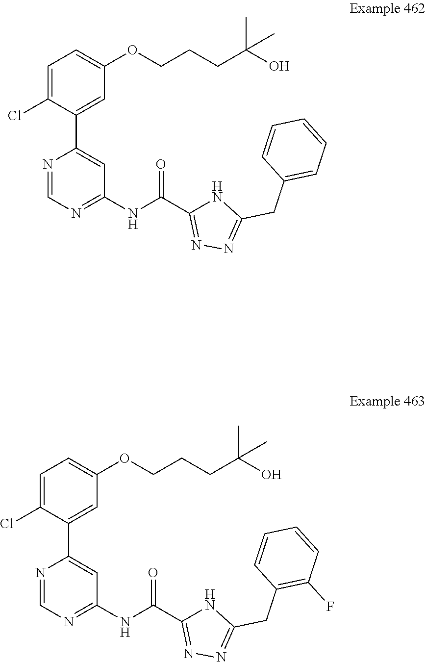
C1(NC(C2=NN=C(CC3=C(F)C=CC=C3)N2)=O)=NC=NC(C2=CC(OCCCC(O)(C)C)=CC=C2Cl)=C1.C1(NC(C2=NN=C(CC3=CC=CC=C3)N2)=O)=NC=NC(C2=CC(OCCCC(O)(C)C)=CC=C2Cl)=C1
